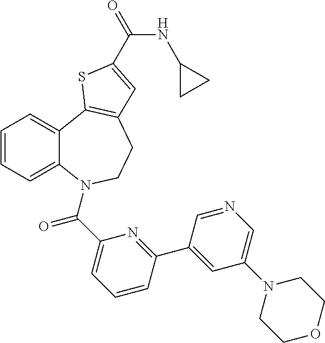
C1=CC=C2C(=C1)C1=C(CCN2C(C2=CC=CC(C3=CC(N4CCOCC4)=CN=C3)=N2)=O)C=C(C(=O)NC2CC2)S1
